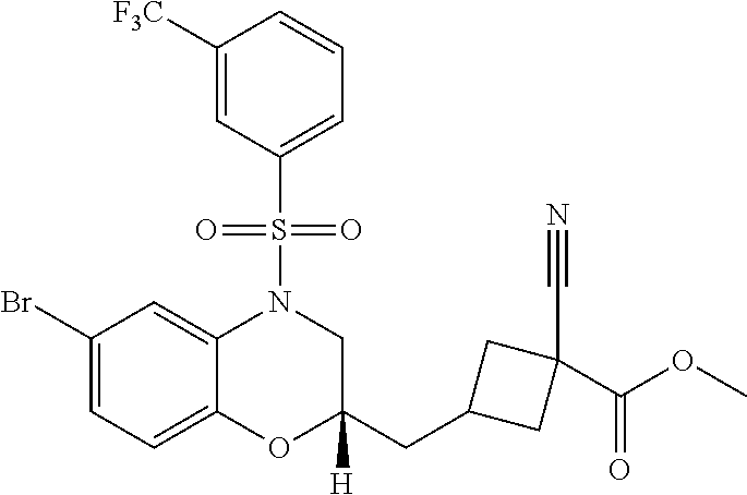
C1(Br)=CC=C2C(=C1)N(S(C1=CC=CC([F3C])=C1)(=O)=O)CC(CC1CC(C(OC)=O)(C#N)C1)([H])O2
